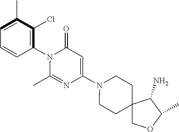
C1(N2C(=O)C=C(N3CCC4(CC3)COC(C)C4N)N=C2C)=C(Cl)C(C)=CC=C1
